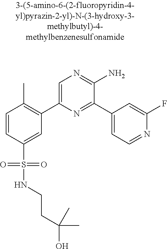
C1=CC(S(=O)(=O)NCCC(O)(C)C)=CC(C2=CN=C(N)C(C3=CC=NC(F)=C3)=N2)=C1C
